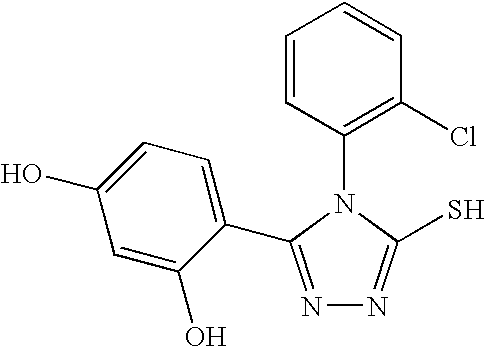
N1=C(C2=CC=C(O)C=C2O)N(C2=C(Cl)C=CC=C2)C(S)=N1
